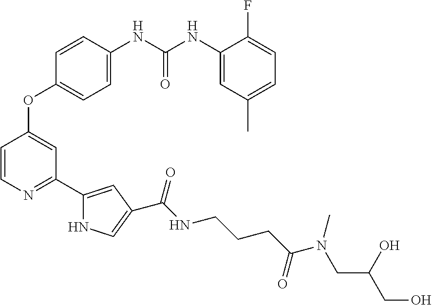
C1=CN=C(C2=CC(C(NCCCC(N(CC(O)CO)C)=O)=O)=CN2)C=C1OC1=CC=C(NC(NC2=CC(C)=CC=C2F)=O)C=C1
